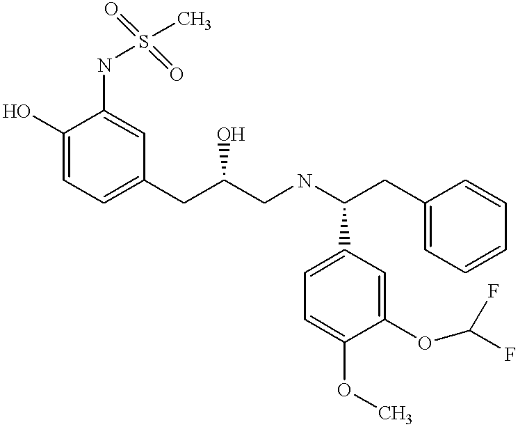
C1=C(O)C(NS(C)(=O)=O)=CC(CC(CNC(CC2=CC=CC=C2)C2=CC=C(OC)C(OC(F)F)=C2)O)=C1
